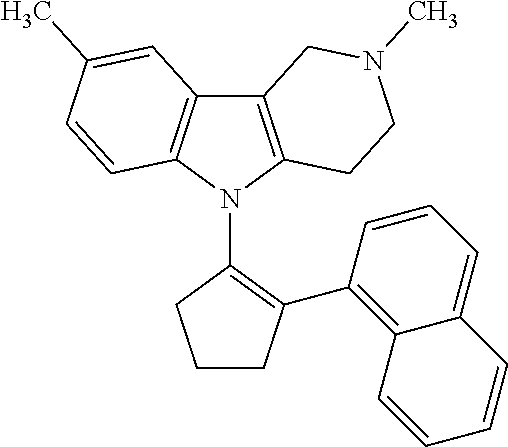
C12=C(N(C3=C(C4=C5C(=CC=C4)C=CC=C5)CCC3)C3=C1C=C(C)C=C3)CCN(C)C2
